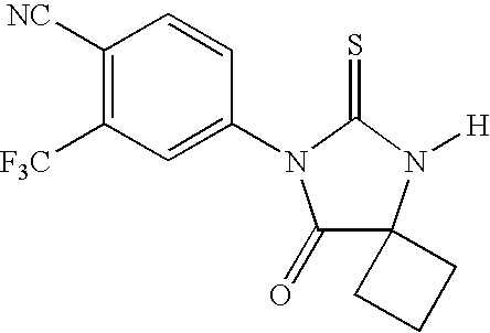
C1([NC])=C([F3C])C=C(N2C(=O)C3(N([H])C2=S)CCC3)C=C1
